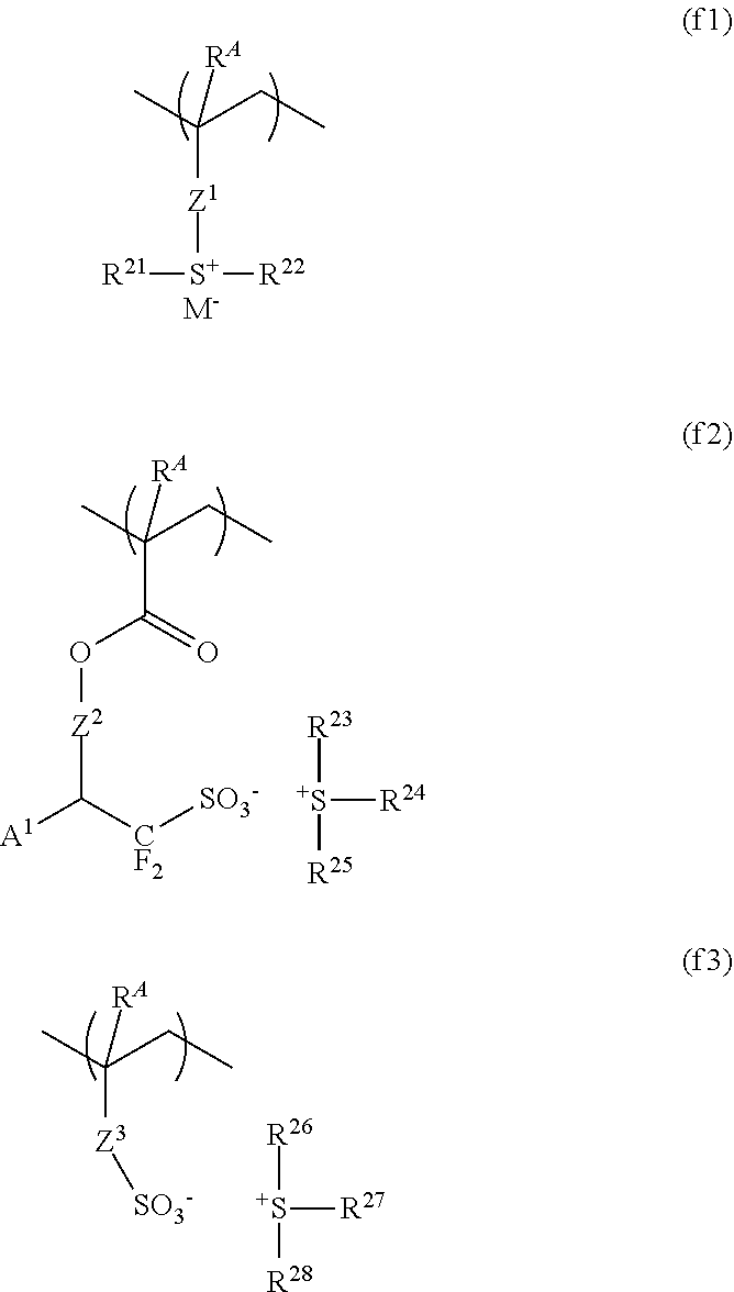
[Z1]([S+]([R22])[R21])C([RA])(C)CC.[M-].O([Z2]C([A1])[CF2][SO3-])C(=O)C([RA])(C)CC.[R23][S+]([R25])[R24].[R26][S+]([R28])[R27].[Z3](C([RA])(C)CC)[SO3-]
